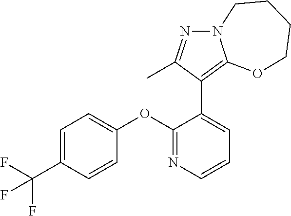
C1=C(C(F)(F)F)C=CC(OC2=NC=CC=C2C2=C3N(N=C2C)CCCCO3)=C1
